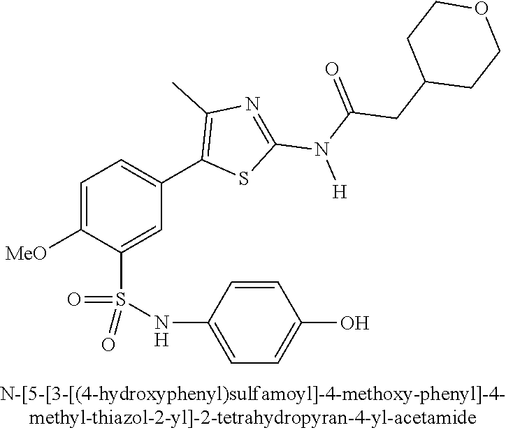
C1=C([OMe])C(S(NC2=CC=C(O)C=C2)(=O)=O)=CC(C2=C(C)N=C(N([H])C(CC3CCOCC3)=O)S2)=C1
